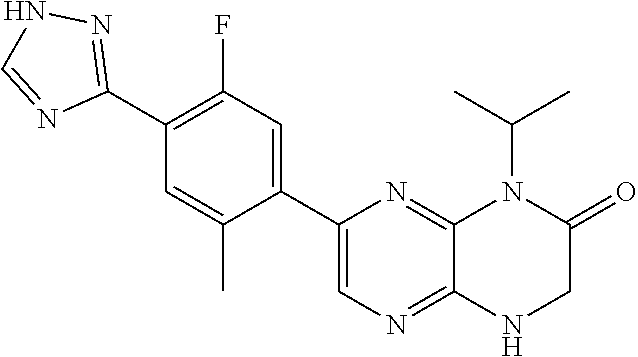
C1(C2=CC(F)=C(C3=NNC=N3)C=C2C)=CN=C2C(=N1)N(C(C)C)C(=O)CN2
